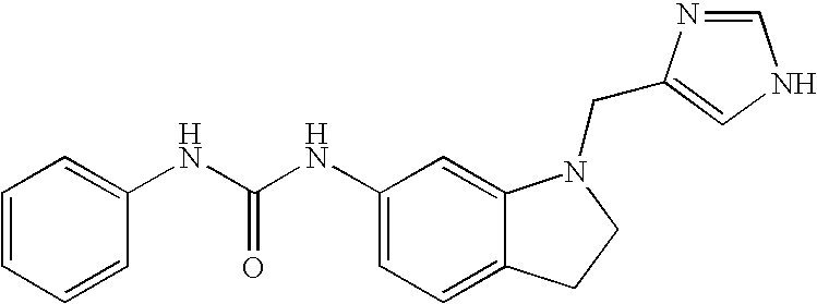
C1(NC(NC2=CC=CC=C2)=O)=CC=C2C(=C1)N(CC1=CNC=N1)CC2
